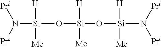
[Si](O[Si](O[Si](N([Pri])[Pri])([H])[Me])([H])[Me])([H])([Me])N([Pri])[Pri]
